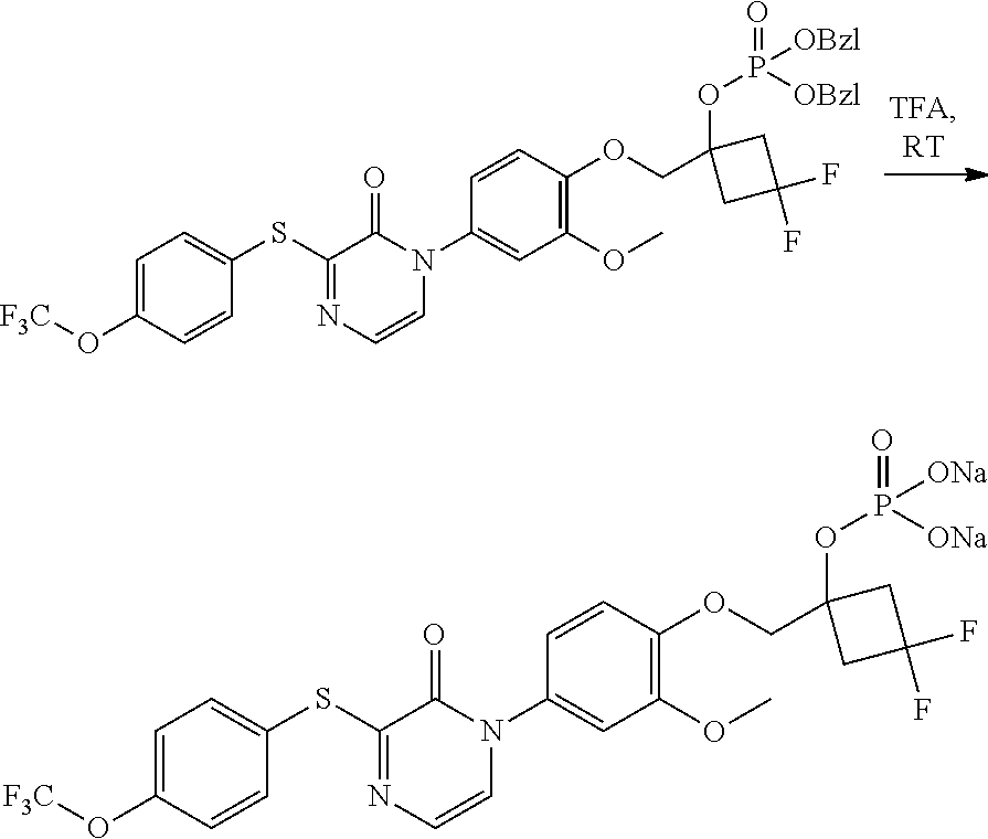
C1(OP(=O)([OBzl])[OBzl])(COC2=C(OC)C=C(N3C=CN=C(SC4=CC=C(O[F3C])C=C4)C3=O)C=C2)CC(F)(F)C1.C1(OP(=O)([ONa])[ONa])(COC2=C(OC)C=C(N3C=CN=C(SC4=CC=C(O[F3C])C=C4)C3=O)C=C2)CC(F)(F)C1
